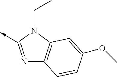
N1=C(->C)N(CC)C2=C1C=CC(OC)=C2
